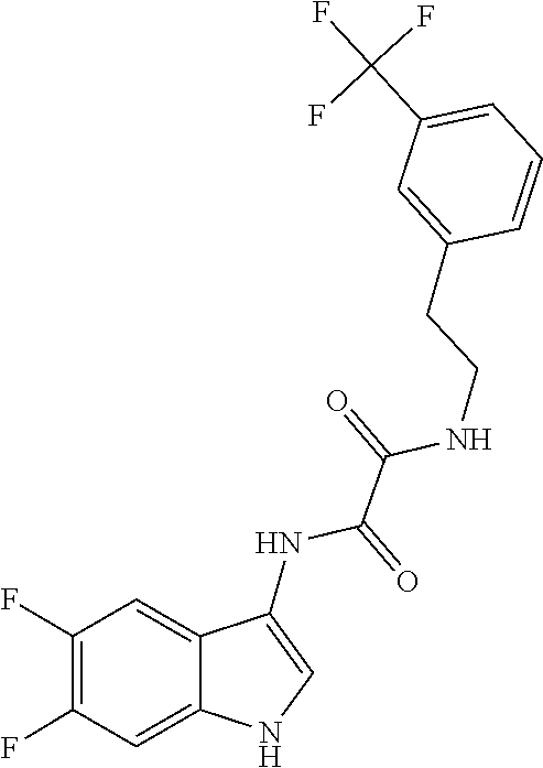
C1(C(F)(F)F)=CC=CC(CCNC(C(NC2=CNC3=CC(F)=C(F)C=C23)=O)=O)=C1
